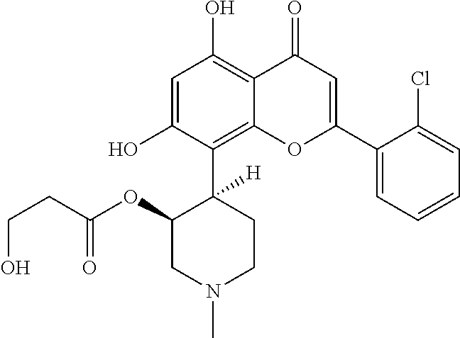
C1=C(O)C(C2([H])C(OC(=O)CCO)CN(C)CC2)=C2C(=C1O)C(=O)C=C(C1=CC=CC=C1Cl)O2
